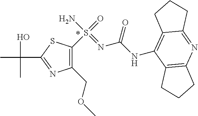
C1(NC(N=S(N)(=O)C2=C(COC)N=C(C(C)(O)C)S2)=O)=C2C(=NC3=C1CCC3)CCC2
